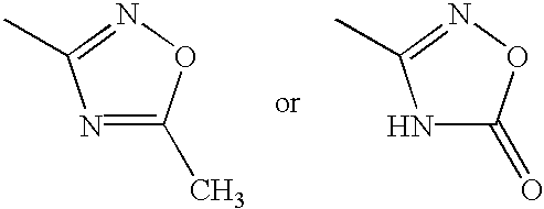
N1=C(C)ON=C1C.N1C(=O)ON=C1C
